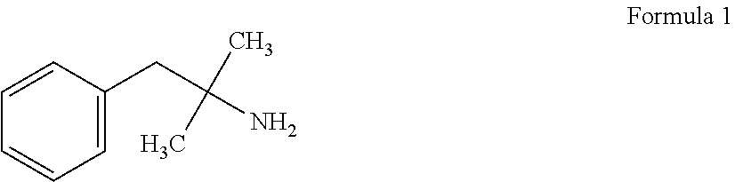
C1=CC(CC(N)(C)C)=CC=C1
